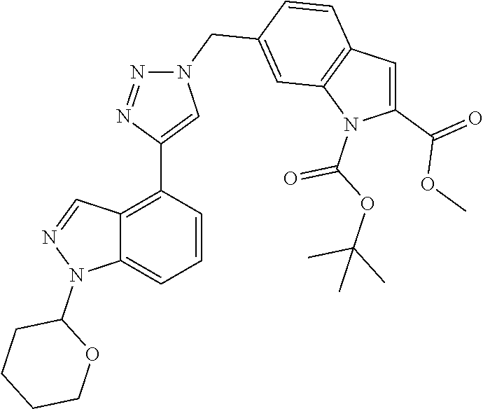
C1=C(C(=O)OC)N(C(OC(C)(C)C)=O)C2=C1C=CC(CN1N=NC(C3=C4C(=CC=C3)N(C3CCCCO3)N=C4)=C1)=C2
